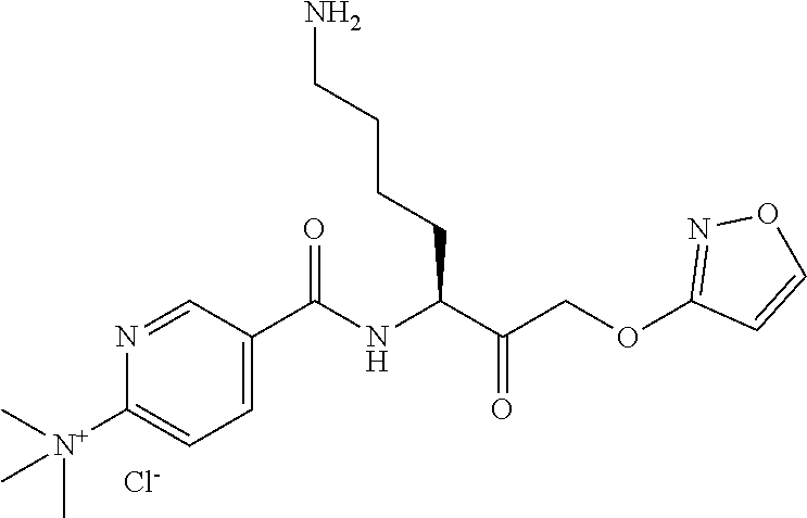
N1=CC(C(NC(C(COC2=NOC=C2)=O)CCCCN)=O)=CC=C1[N+](C)(C)C.[Cl-]
